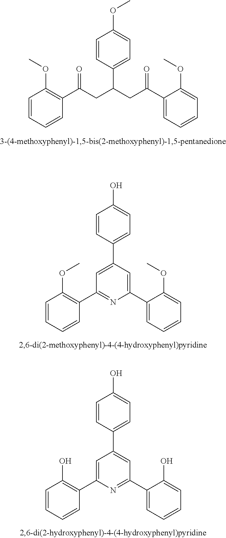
C1=CC=CC(C(CC(CC(C2=CC=CC=C2OC)=O)C2=CC=C(OC)C=C2)=O)=C1OC.C1=CC=CC(C2=NC(C3=CC=CC=C3OC)=CC(C3=CC=C(O)C=C3)=C2)=C1OC.C1=CC=CC(C2=CC(C3=CC=C(O)C=C3)=CC(C3=CC=CC=C3O)=N2)=C1O
